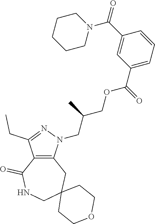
C12=C(N(CC(COC(C3=CC=CC(C(N4CCCCC4)=O)=C3)=O)C)N=C1CC)CC1(CNC2=O)CCOCC1
